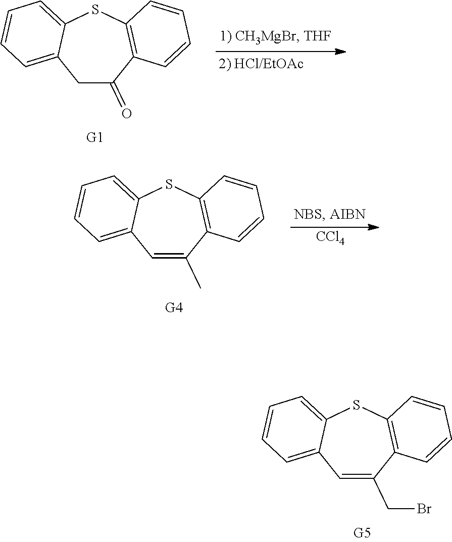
C1=C(CBr)C2=C(SC3=CC=CC=C13)C=CC=C2.C1C(=O)C2=C(SC3=CC=CC=C13)C=CC=C2.C1=C(C)C2=C(SC3=CC=CC=C13)C=CC=C2.[CCl4]
